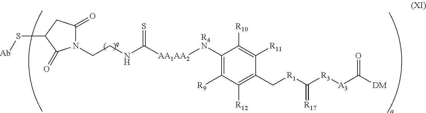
C1(C[R1]C([R3][A3]C([DM])=O)=[R17])=C([R12])C([R9])=C([R4N][AA1AA2]C(NCCN2C(=O)CC(S[Ab])C2=O)=S)C([R10])=C1[R11]
